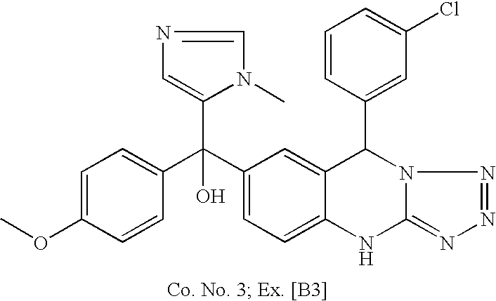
C1=C(OC)C=CC(C(C2=CC=C3C(=C2)C(C2=CC(Cl)=CC=C2)N2C(=NN=N2)N3)(O)C2=CN=CN2C)=C1
